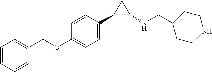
C1=CC(OCC2=CC=CC=C2)=CC=C1C1C(NCC2CCNCC2)C1
